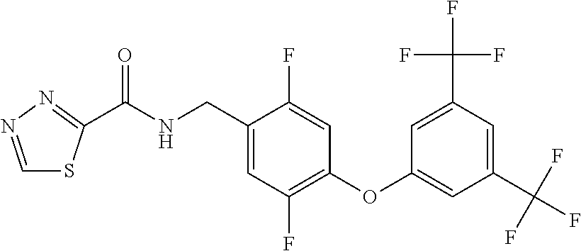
C1=NN=C(C(NCC2=CC(F)=C(OC3=CC(C(F)(F)F)=CC(C(F)(F)F)=C3)C=C2F)=O)S1
